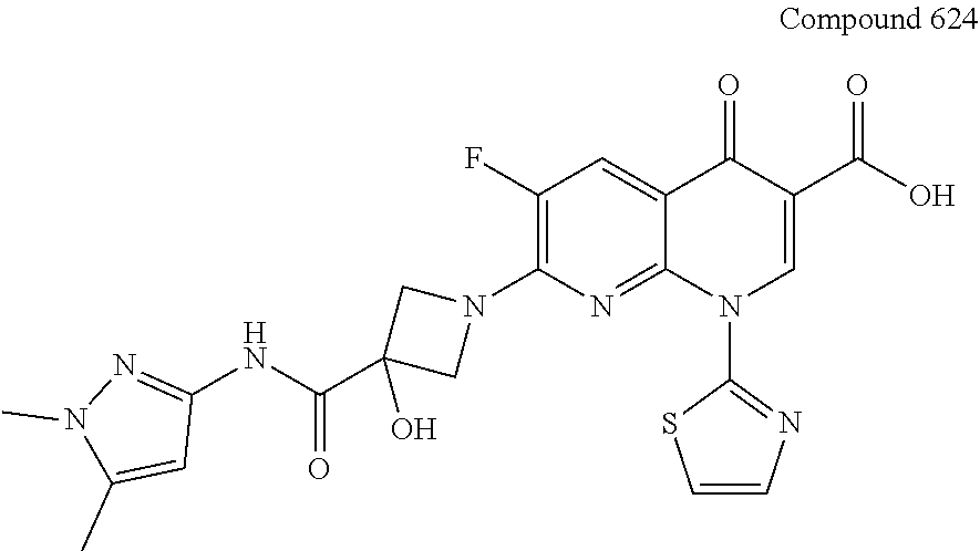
C1(F)=C(N2CC(C(NC3=NN(C)C(C)=C3)=O)(O)C2)N=C2C(=C1)C(=O)C(C(O)=O)=CN2C1=NC=CS1
